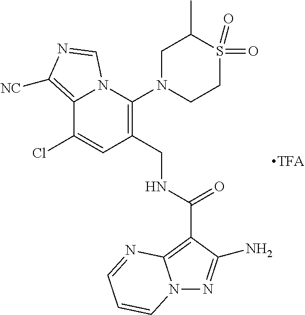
C12=C([NC])N=CN1C(N1CCS(=O)(=O)C(C)C1)=C(CNC(=O)C1=C3N(N=C1N)C=CC=N3)C=C2Cl
